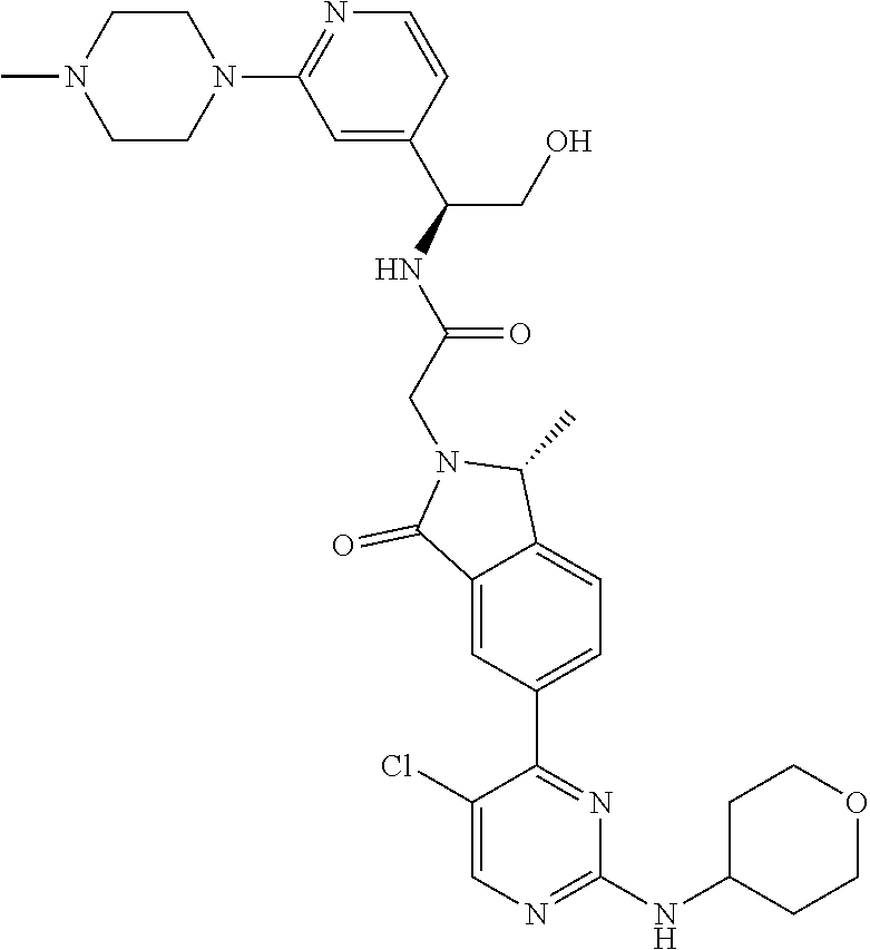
C12=CC(C3=NC(NC4CCOCC4)=NC=C3Cl)=CC=C1C(C)N(CC(=O)NC(CO)C1=CC(N3CCN(C)CC3)=NC=C1)C2=O
